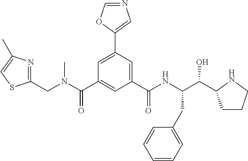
C1=C(C2=CN=CO2)C=C(C(NC(C(C2CCCN2)O)CC2=CC=CC=C2)=O)C=C1C(=O)N(CC1=NC(C)=CS1)C
